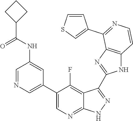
C1=NC=C(C2=CN=C3C(=C2F)C(C2=NC4=C(N2)C=CN=C4C2=CSC=C2)=N[N H]3)C=C1NC(C1CCC1)=O
